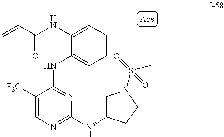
C1([F3C])=CN=C(NC2CN(S(=O)(C)=O)CC2)N=C1NC1=CC=CC=C1NC(C=C)=O
